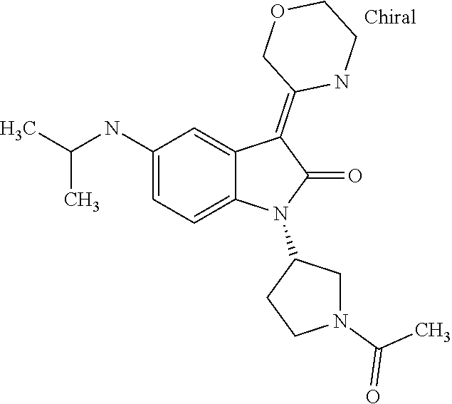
N1(C(C)=O)CCC(N2C(=O)C(=C3COCCN3)C3=CC(NC(C)C)=CC=C32)C1
